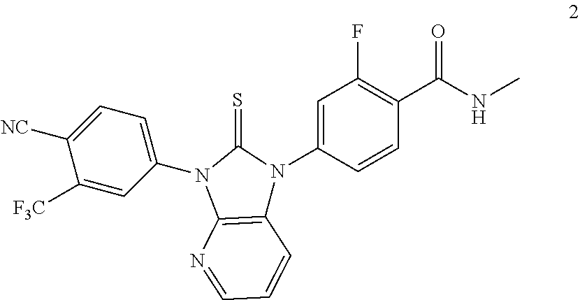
C1([F3C])=CC(N2C3=C(N(C4=CC(F)=C(C(=O)NC)C=C4)C2=S)C=CC=N3)=CC=C1[NC]
